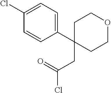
C1C(CC(Cl)=O)(C2=CC=C(Cl)C=C2)CCOC1
